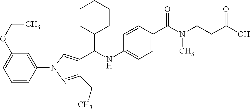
N1(C2=CC(OCC)=CC=C2)N=C(CC)C(C(NC2=CC=C(C(N(CCC(O)=O)C)=O)C=C2)C2CCCCC2)=C1
